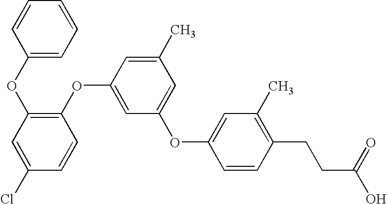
C1(OC2=C(OC3=CC(OC4=CC(C)=C(CCC(O)=O)C=C4)=CC(C)=C3)C=CC(Cl)=C2)=CC=CC=C1
